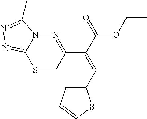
C1(C(C(=O)OCC)=CC2=CC=CS2)=NN2C(=NN=C2C)SC1
